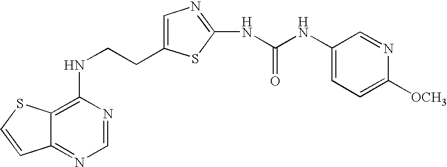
C(CNC1=C2C(=NC=N1)C=CS2)C1=CN=C(NC(=O)NC2=CC=C([OCH3])N=C2)S1
